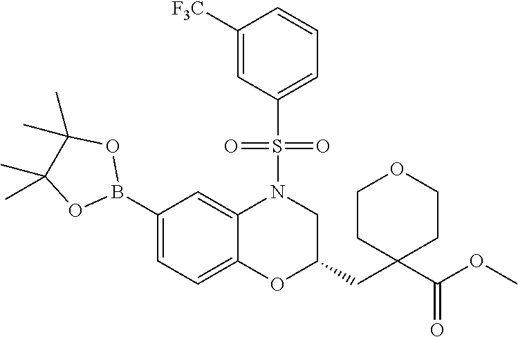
C1([F3C])=CC(S(=O)(=O)N2C3=CC(B4OC(C)(C)C(C)(C)O4)=CC=C3OC(CC3(C(=O)OC)CCOCC3)C2)=CC=C1
